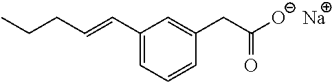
C1=C(C=CCCC)C=C(CC([O-])=O)C=C1.[Na]
